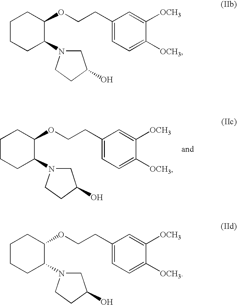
C1CCC(N2CC(O)CC2)C(OCCC2=CC=C([OCH3])C([OCH3])=C2)C1.C1CCC(N2CC(O)CC2)C(OCCC2=CC=C([OCH3])C([OCH3])=C2)C1.C1CCC(N2CC(O)CC2)C(OCCC2=CC=C([OCH3])C([OCH3])=C2)C1
